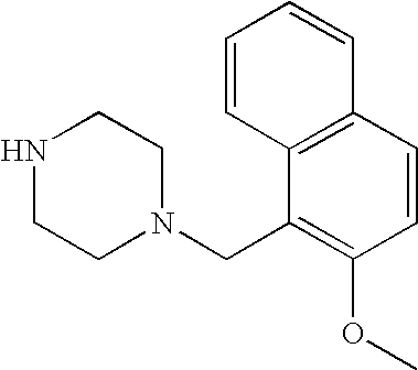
C1NCCN(CC2=C(OC)C=CC3=C2C=CC=C3)C1
